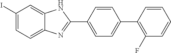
C1(I)=CC=C2C(=C1)NC(C1=CC=C(C3=C(F)C=CC=C3)C=C1)=N2
